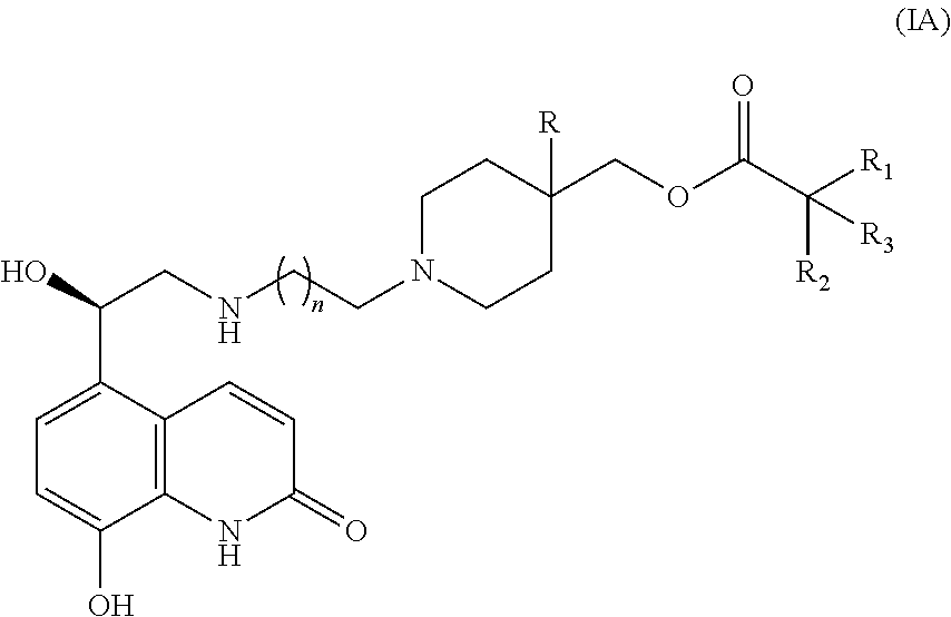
C1(C(CNCCN2CCC([R])(COC(C([R2])([R1])[R3])=O)CC2)O)=CC=C(O)C2=C1C=CC(=O)N2
